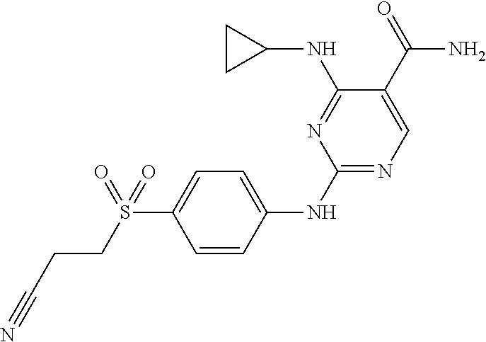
C1(NC2=CC=C(S(=O)(CCC#N)=O)C=C2)=NC=C(C(=O)N)C(NC2CC2)=N1
